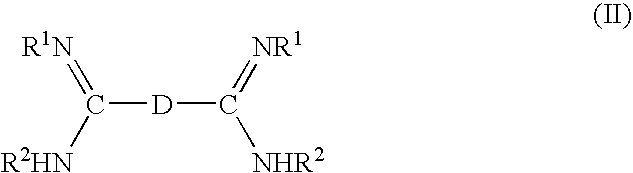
C(=[NR1])([NHR2])[D]C(=[R1N])[R2HN]
